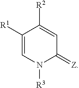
C1([R1])=CN([R3])C(=[Z])C=C1[R2]
